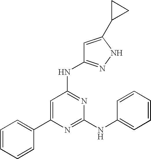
N(C1=NC(NC2=CC=CC=C2)=NC(C2=CC=CC=C2)=C1)C1=NNC(C2CC2)=C1
